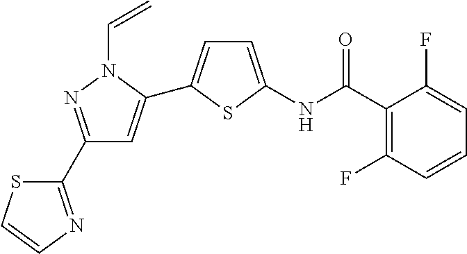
C1(C2=NC=CS2)=NN(C=C)C(C2=CC=C(NC(=O)C3=C(F)C=CC=C3F)S2)=C1
